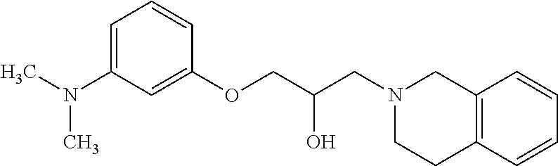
C1=C(N(C)C)C=C(OCC(CN2CCC3=C(C2)C=CC=C3)O)C=C1
